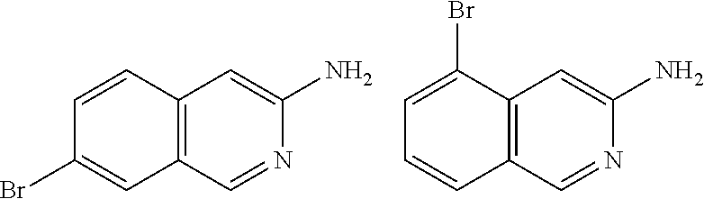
C12=C(C=NC(N)=C1)C=C(Br)C=C2.C12=C(C=NC(N)=C1)C=CC=C2Br
